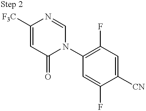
C1([F3C])=CC(=O)N(C2=C(F)C=C([CN])C(F)=C2)C=N1
